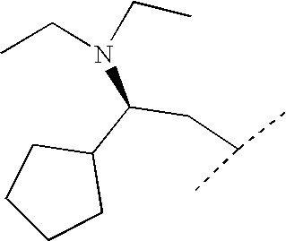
C1C(C(CC(C)C)N(CC)CC)CCC1
